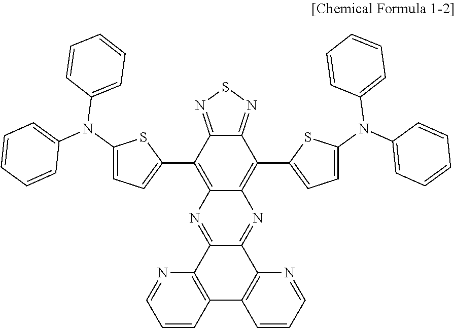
C1(C2=CC=C(N(C3=CC=CC=C3)C3=CC=CC=C3)S2)=C2C(=C(C3=CC=C(N(C4=CC=CC=C4)C4=CC=CC=C4)S3)C3=NSN=C13)N=C1C(=N2)C2=C(C3=C1N=CC=C3)C=CC=N2
